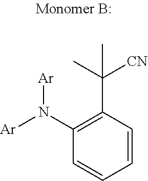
[Ar]N([Ar])C1=C(C([CN])(C)C)C=CC=C1
